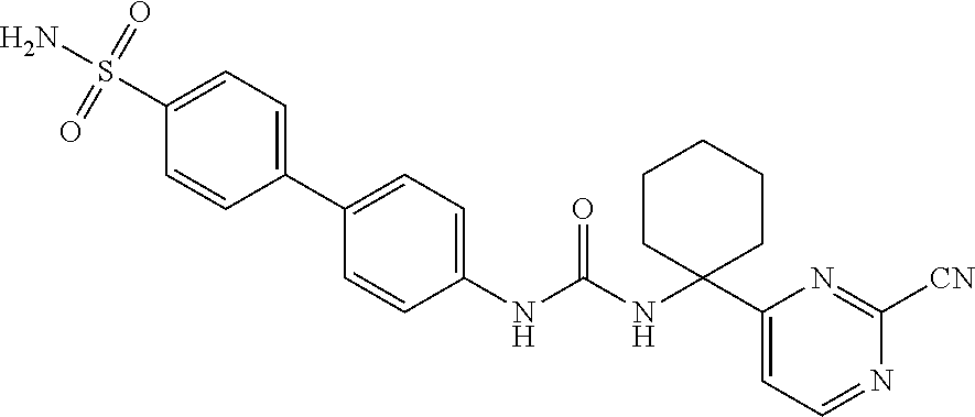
C1(NC(NC2(C3=CC=NC([CN])=N3)CCCCC2)=O)=CC=C(C2=CC=C(S(N)(=O)=O)C=C2)C=C1
